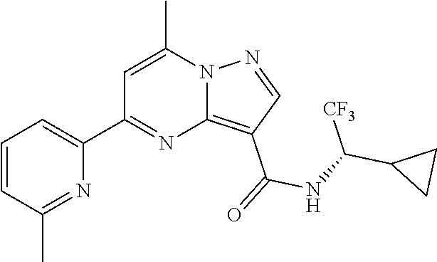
C1=CC(C)=NC(C2=NC3=C(C(=O)NC(C4CC4)[CF3])C=NN3C(C)=C2)=C1
